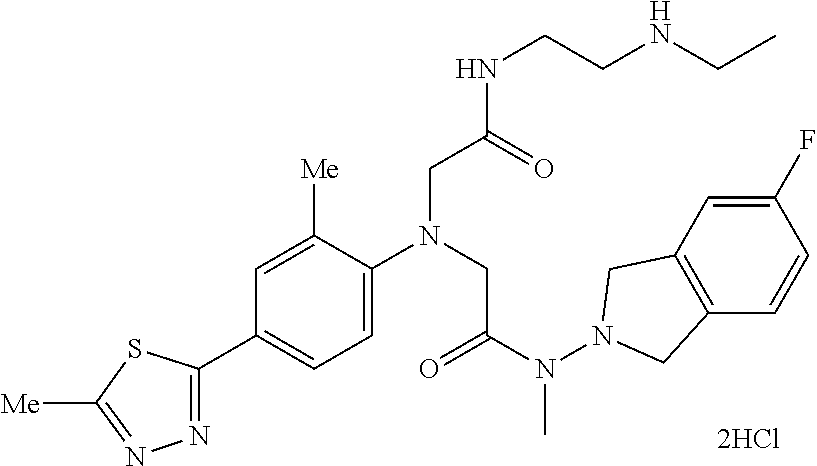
N1=C(C2=CC=C(N(CC(N(N3CC4=C(C3)C=C(F)C=C4)C)=O)CC(NCCNCC)=O)C([Me])=C2)SC([Me])=N1
